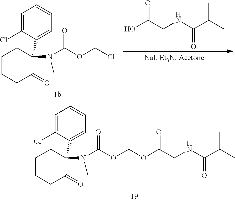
C1CCC(=O)C(N(C)C(OC(C)OC(CNC(C(C)C)=O)=O)=O)(C2=CC=CC=C2Cl)C1.C1CCC(=O)C(N(C)C(OC(Cl)C)=O)(C2=CC=CC=C2Cl)C1.OC(CNC(C(C)C)=O)=O
